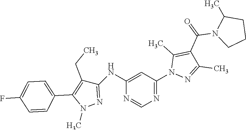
C1(NC2=NN(C)C(C3=CC=C(F)C=C3)=C2CC)=CC(N2N=C(C)C(C(=O)N3CCCC3C)=C2C)=NC=N1
